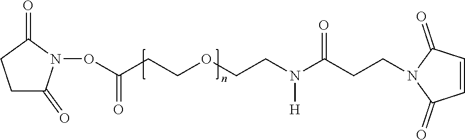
C1C(=O)N(OC(CCOCCN(C(=O)CCN2C(=O)C=CC2=O)[H])=O)C(=O)C1
